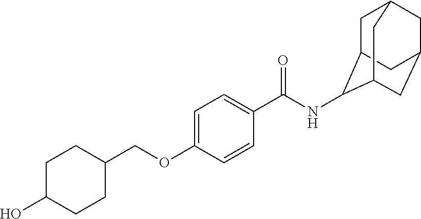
C1=C(OCC2CCC(O)CC2)C=CC(C(=O)NC2C3CC4CC(CC2C4)C3)=C1
